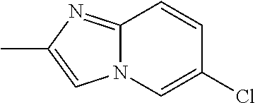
N12C(=NC(C)=C1)C=CC(Cl)=C2
